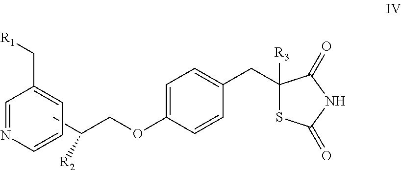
C(C)(COC1=CC=C(CC2([R3])SC(=O)NC2=O)C=C1)[R2].C1=NC=CC=C1C[R1]
